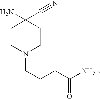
C(CCCN1CCC(N)(C#N)CC1)(N)=O
